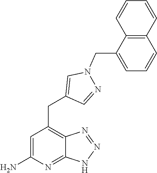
C1=C(N)N=C2C(=C1CC1=CN(CC3=CC=CC4=C3C=CC=C4)N=C1)N=NN2
